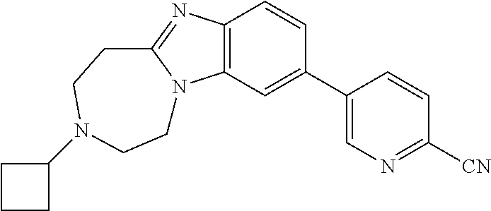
C12=C(C=C(C3=CN=C([CN])C=C3)C=C1)N1C(=N2)CCN(C2CCC2)CC1
